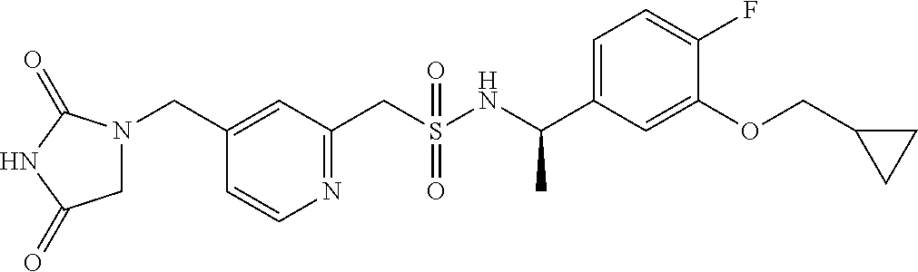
C1=C(CN2CC(=O)NC2=O)C=CN=C1CS(NC(C1=CC=C(F)C(OCC2CC2)=C1)C)(=O)=O
